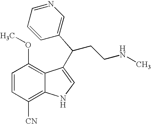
C1=CC([CN])=C2C(=C1OC)C(C(CCNC)C1=CN=CC=C1)=CN2
